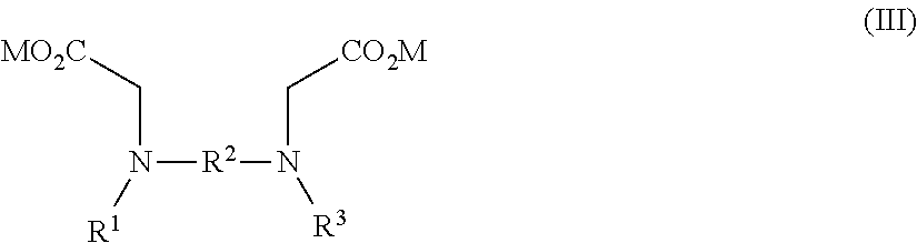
N([R2]N(C[CO2M])[R3])([R1])C[MO2C]
